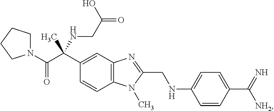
C1=CC2=C(C=C1C(C(N1CCCC1)=O)(C)NCC(=O)O)N=C(CNC1=CC=C(C(=N)[NH2])C=C1)N2C
